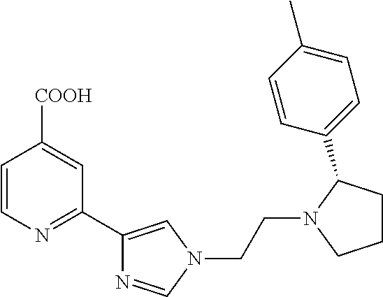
C1=CN=C(C2=CN(CCN3CCCC3C3=CC=C(C)C=C3)C=N2)C=C1[COOH]
